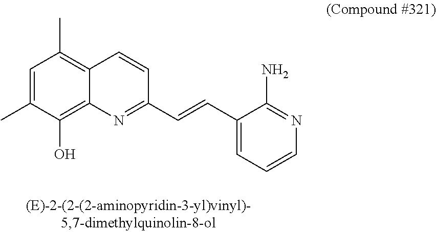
C1=C(C)C(O)=C2C(=C1C)C=CC(C=CC1=CC=CN=C1N)=N2
